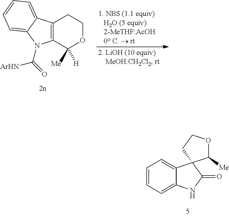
C1=CC=C2C(=C1)C1(C(=O)N2)C([Me])OCC1.C12=C(C3=CC=CC=C3N1C([ArHN])=O)CCOC2([Me])[H]
